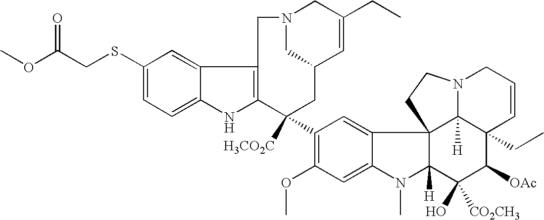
C1(SCC(OC)=O)=CC=C2C(=C1)C1=C(N2)C([H3CO2C])(C2=C(OC)C=C3C(=C2)C24C([H])(N3C)C(O)([CO2CH3])C([OAc])C3(CC)C2([H])N(CC=C3)CC4)CC2C=C(CC)CN(C2)C1
